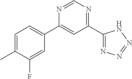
C1=C(C)C(F)=CC(C2=CC(C3=NN=NN3)=NC=N2)=C1
